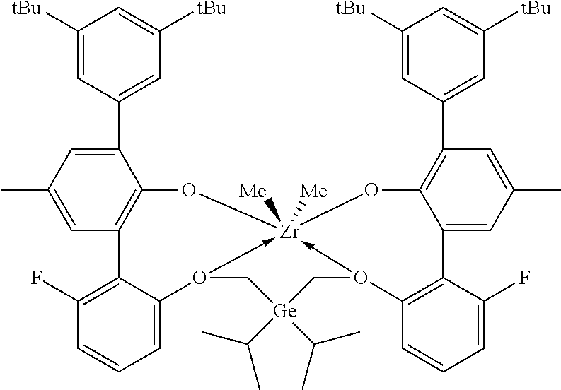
C1([tBu])=CC(C2=CC(C)=CC3=C2O[Zr]24([Me])([Me])-O(C5=CC=CC(F)=C35)C[Ge](C(C)C)(C(C)C)CO->2C2=C(C3=CC(C)=CC(C5=CC([tBu])=CC([tBu])=C5)=C3O4)C(F)=CC=C2)=CC([tBu])=C1
